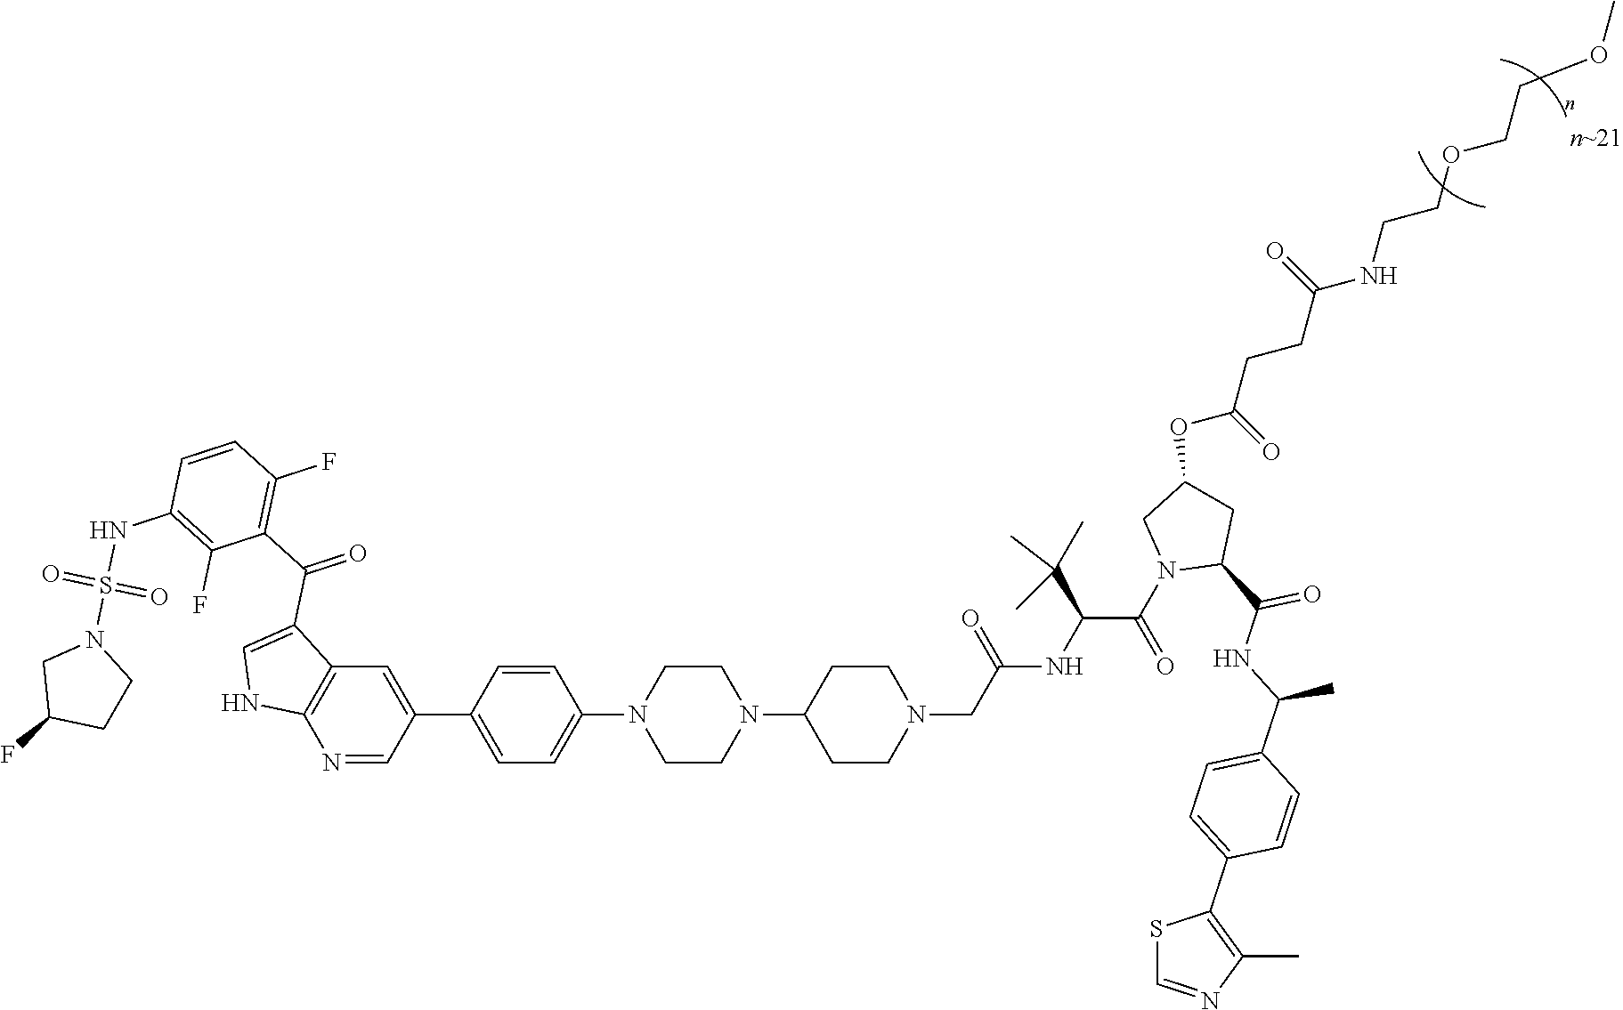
C1(C2=CC3=C(N=C2)NC=C3C(C2=C(F)C=CC(NS(N3CC(F)CC3)(=O)=O)=C2F)=O)=CC=C(N2CCN(C3CCN(CC(NC(C(N4C(C(=O)NC(C5=CC=C(C6=C(C)N=CS6)C=C5)C)CC(OC(CCC(NCCOCCOC)=O)=O)C4)=O)C(C)(C)C)=O)CC3)CC2)C=C1
